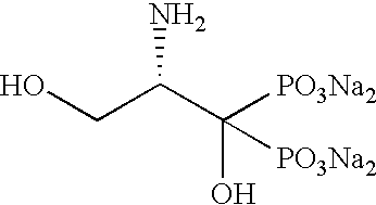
C(C(C([PO3Na2])(O)[PO3Na2])N)O
